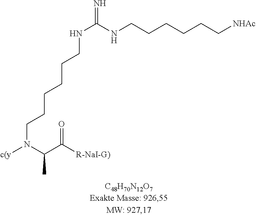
C(CNC(NCCCCCCN([c(y])C(C)C([R-NaI-G)])=O)=N)CCCC[NHAc]
